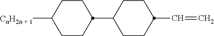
C1CC(C2CCC(C=C)CC2)CCC1[CnH2n + 1]
